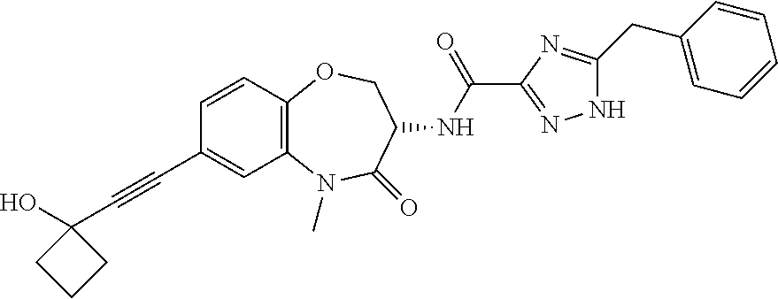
C(#CC1(O)CCC1)C1=CC2=C(C=C1)OCC(NC(=O)C1=NNC(CC3=CC=CC=C3)=N1)C(=O)N2C
